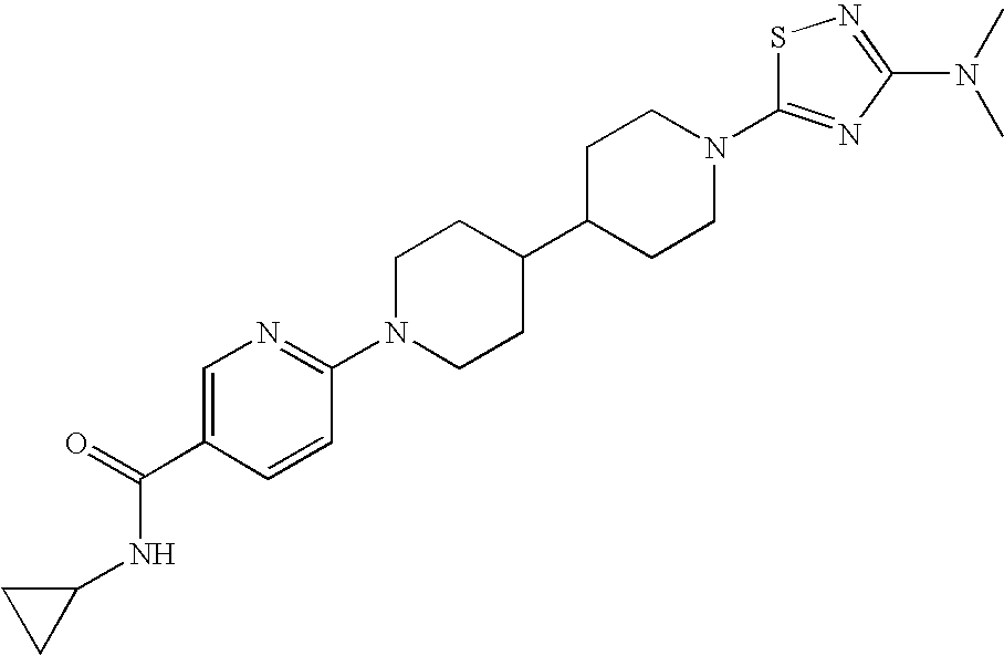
C1=C(C(NC2CC2)=O)C=CC(N2CCC(C3CCN(C4=NC(N(C)C)=NS4)CC3)CC2)=N1
